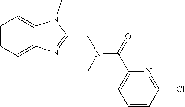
C1=CC=C2C(=C1)N(C)C(CN(C)C(C1=CC=CC(Cl)=N1)=O)=N2
